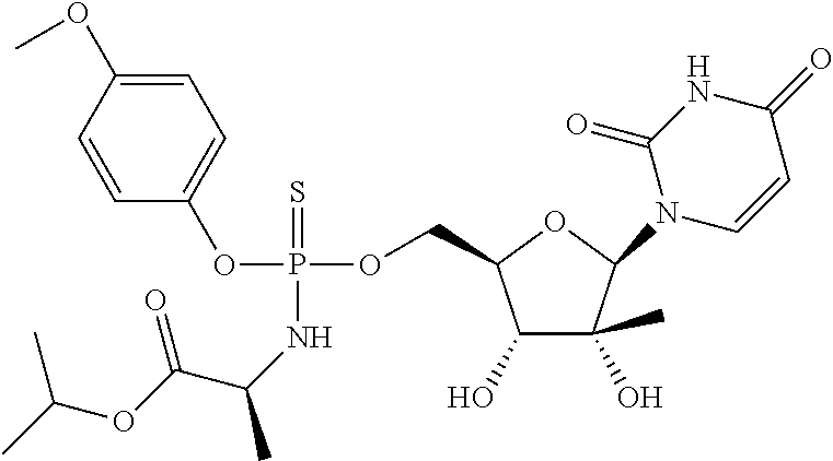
C1=CC(OC)=CC=C1OP(NC(C)C(OC(C)C)=O)(OCC1C(O)C(C)(O)C(N2C=CC(=O)NC2=O)O1)=S
